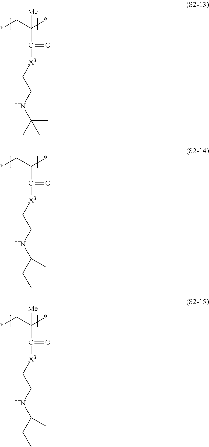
*CC(*)(C(=O)[X3]CCNC(C)(C)C)[Me].*CC(*)C(=O)[X3]CCNC(C)CC.*CC(*)(C(=O)[X3]CCNC(C)CC)[Me]
